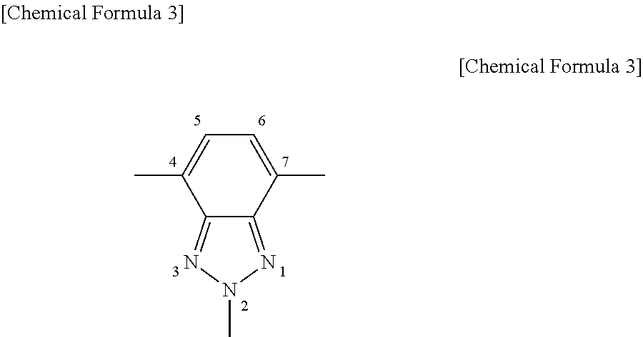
C1=C(C)C2=NN(C)N=C2C(C)=C1
